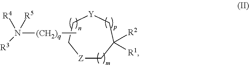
N([(CH2)q]C)([R4])([R5])[R3].[Z]1CC([R2])([R1])C[Y]CC1
